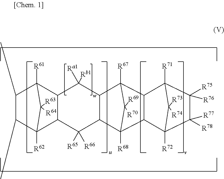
C1(C)C(C)C2([R62])C3C(C1([R61])C2([R63])[R64])C([Ra1])([Rb1])C1C(C3([R65])[R66])C2([R68])C3C(C1([R67])C2([R69])[R70])C1([R71])C([R75])([R76])C([R78])([R77])C3([R72])C1([R73])[R74]
